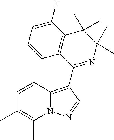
C1=CC2=C(C(F)=C1)C(C)(C)C(C)(C)N=C2C1=C2N(C(C)=C(C)C=C2)N=C1
